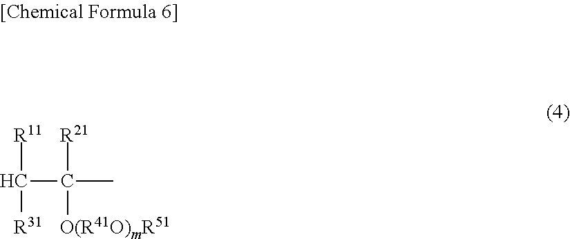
C([R11])([R31])C([R21])([O(R41O)mR51])C
